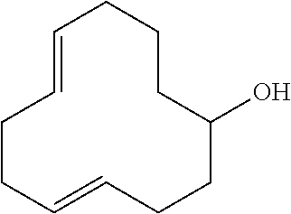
C1=CCCC=CCCC(O)CCC1
